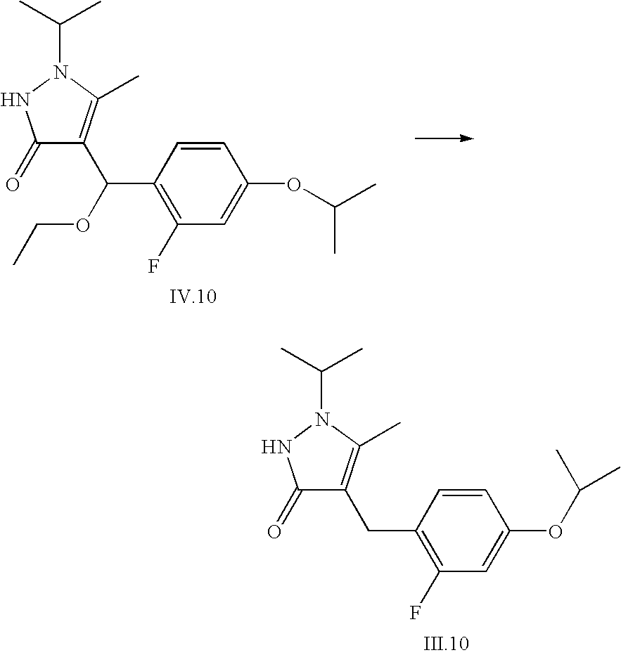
C1(=O)C(C(OCC)C2=C(F)C=C(OC(C)C)C=C2)=C(C)N(C(C)C)N1.C1(=O)C(CC2=C(F)C=C(OC(C)C)C=C2)=C(C)N(C(C)C)N1
